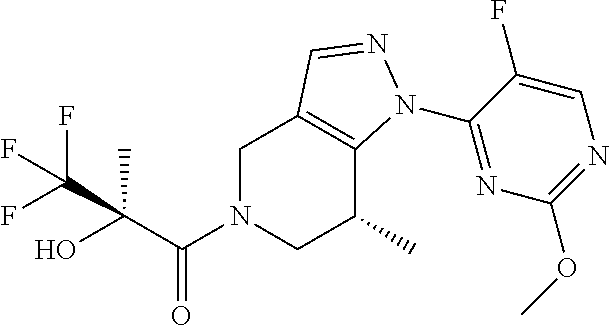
C1N(C(C(O)(C)C(F)(F)F)=O)CC(C)C2=C1C=NN2C1=NC(OC)=NC=C1F
